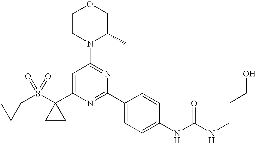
C1=C(C2(S(C3CC3)(=O)=O)CC2)N=C(C2=CC=C(NC(NCCCO)=O)C=C2)N=C1N1C(C)COCC1
